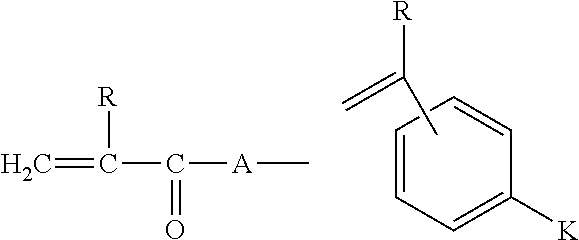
C1=CC=CC([K])=C1.CC([R])=C.C=C([R])C(=O)[A]C
